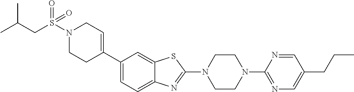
N1(S(CC(C)C)(=O)=O)CCC(C2=CC=C3C(=C2)SC(N2CCN(C4=NC=C(CCC)C=N4)CC2)=N3)=CC1
